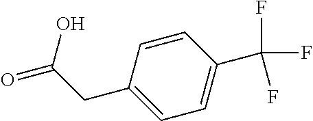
C1=CC(C(F)(F)F)=CC=C1CC(=O)O
